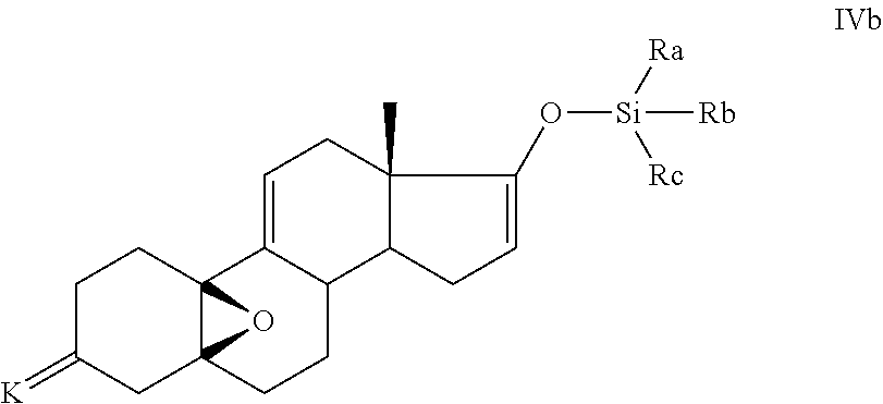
C1C(=[K])CC23C(C1)(C1=CCC4(C)C(C1CC2)CC=C4O[Si]([Ra])([Rb])[Rc])O3
